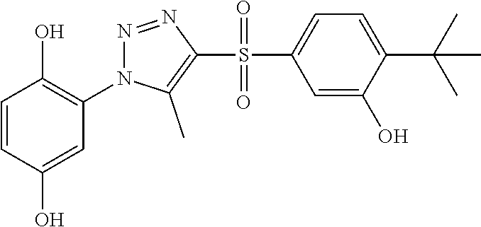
C1=CC(O)=CC(N2N=NC(S(C3=CC=C(C(C)(C)C)C(O)=C3)(=O)=O)=C2C)=C1O
